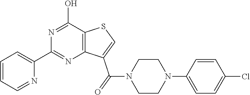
C1(C2=NC3=C(C(O)=N2)SC=C3C(N2CCN(C3=CC=C(Cl)C=C3)CC2)=O)=CC=CC=N1
